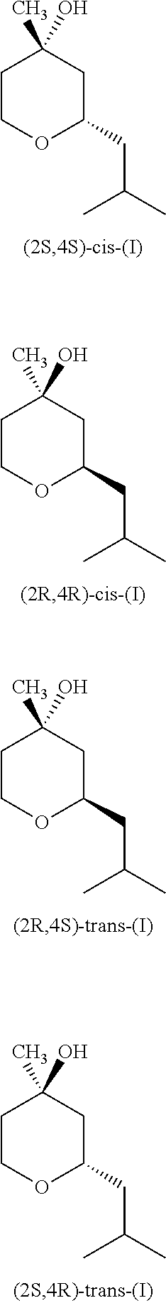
C1COC(CC(C)C)CC1(C)O.C1COC(CC(C)C)CC1(C)O.C1COC(CC(C)C)CC1(C)O.C1COC(CC(C)C)CC1(C)O
